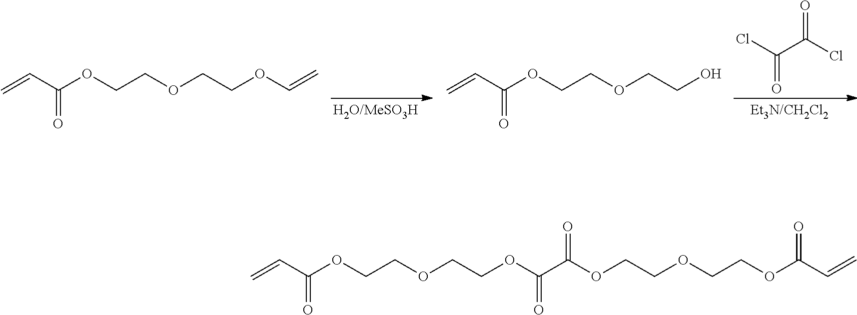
C=CC(OCCOCCOC=C)=O.ClC(=O)C(Cl)=O.C=CC(OCCOCCO)=O.C=CC(OCCOCCOC(=O)C(OCCOCCOC(C=C)=O)=O)=O
